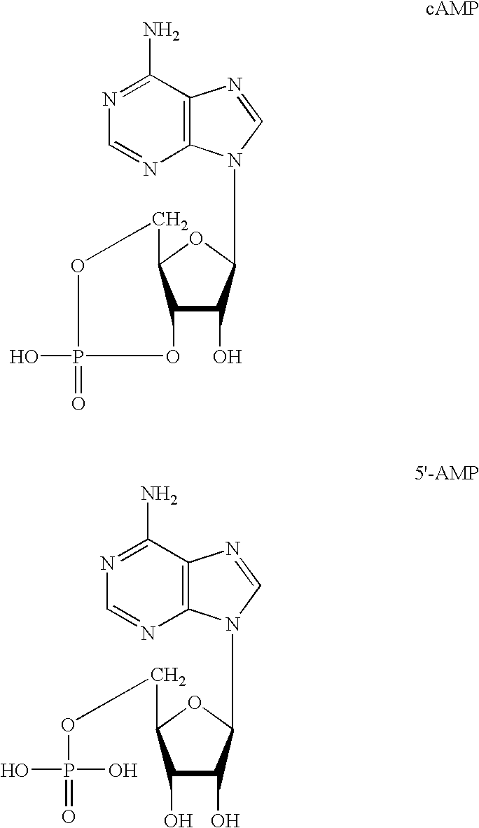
C12C(O)C(N3C4=C(N=C3)C(N)=NC=N4)OC1CCOP(=O)(O)O2.C1(O)C(O)C(N2C3=C(N=C2)C(N)=NC=N3)OC1COP(=O)(O)O
